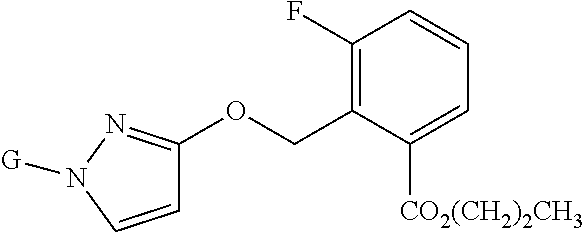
C1=CN([G])N=C1OCC1=C(F)C=CC=C1[CO2(CH2)2CH3]
